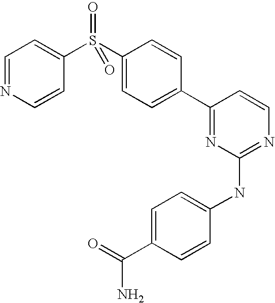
C1=NC=CC(S(C2=CC=C(C3=NC(NC4=CC=C(C(=O)N)C=C4)=NC=C3)C=C2)(=O)=O)=C1
